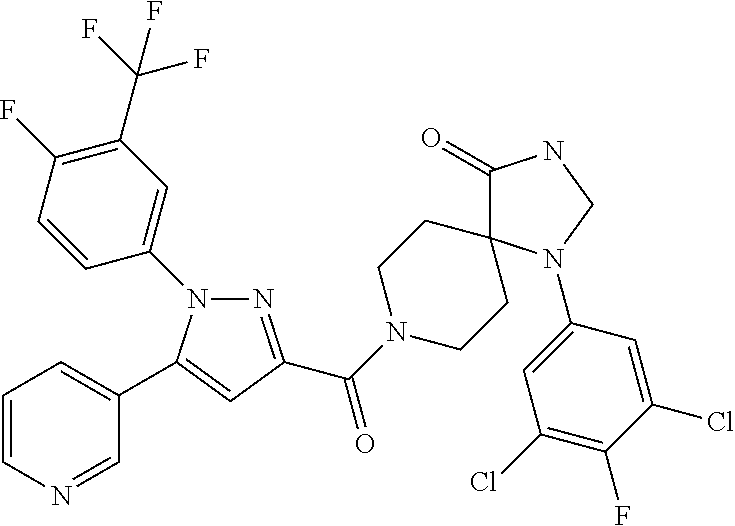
N1=C(C(=O)N2CCC3(CC2)C(=O)NCN3C2=CC(Cl)=C(F)C(Cl)=C2)C=C(C2=CC=CN=C2)N1C1=CC(C(F)(F)F)=C(F)C=C1
